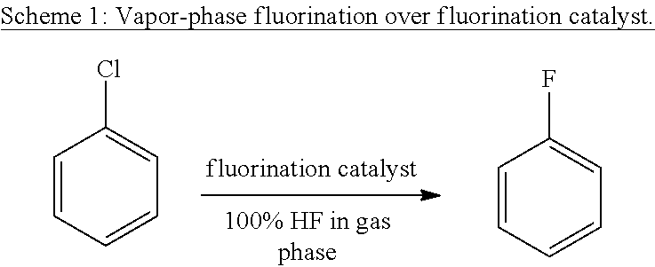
C1=CC=CC=C1Cl.C1=CC=CC=C1F
